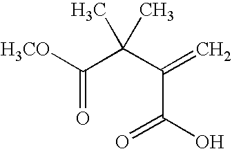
[H3CO]C(C(C(=C)C(O)=O)(C)C)=O
